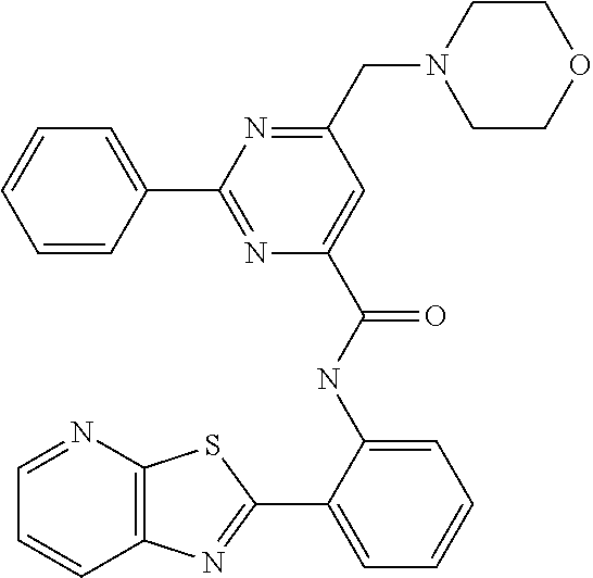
C1=NC2=C(C=C1)N=C(C1=CC=CC=C1NC(=O)C1=CC(CN3CCOCC3)=NC(C3=CC=CC=C3)=N1)S2
